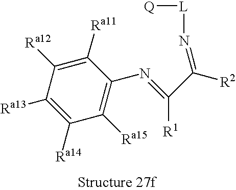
[R2]C(=N[L][Q])C(=NC1=C([Ra15])C([Ra14])=C([Ra13])C([Ra12])=C1[Ra11])[R1]
